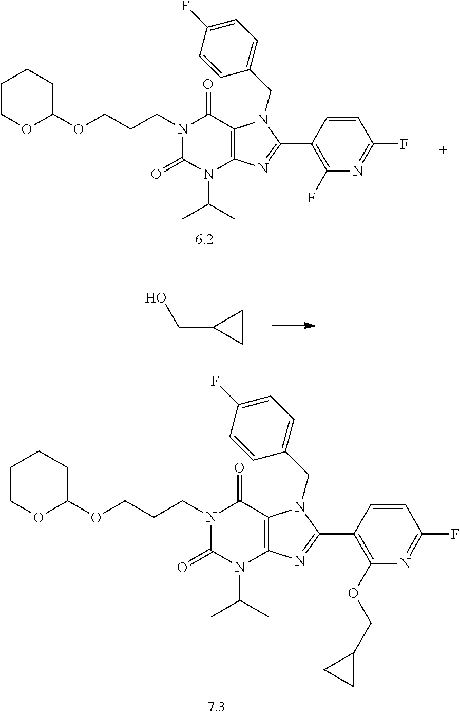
N1(CCCOC2OCCCC2)C(=O)N(C(C)C)C2=C(C1=O)N(CC1=CC=C(F)C=C1)C(C1=C(OCC3CC3)N=C(F)C=C1)=N2.C1CC1CO.N1(CCCOC2OCCCC2)C(=O)N(C(C)C)C2=C(C1=O)N(CC1=CC=C(F)C=C1)C(C1=C(F)N=C(F)C=C1)=N2
